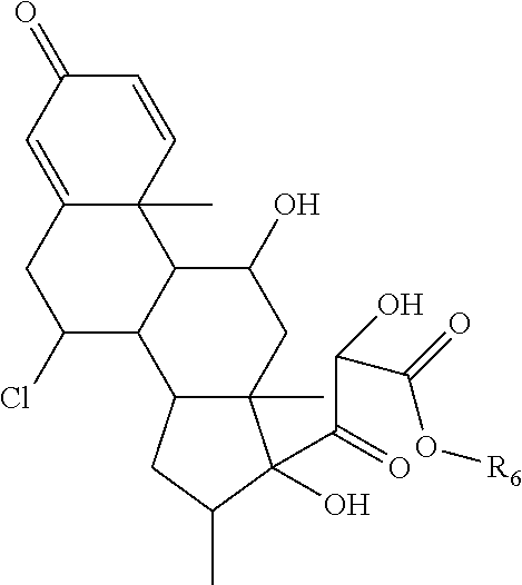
C1=CC2(C)C(=CC1=O)CC(Cl)C1C2C(O)CC2(C)C1CC(C)C2(C(C(C(O[R6])=O)O)=O)O
